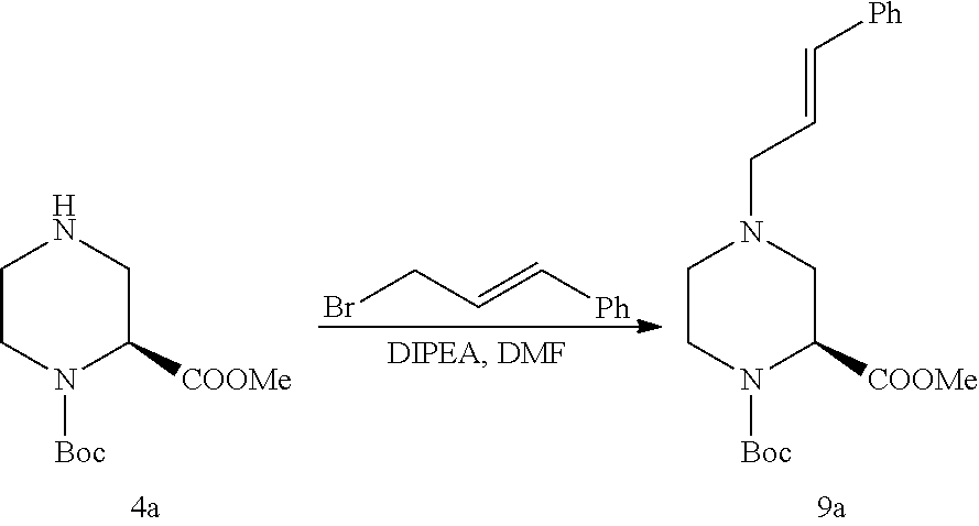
C1CN([Boc])C([COOMe])CN1.BrCC=C[Ph].C1CN([Boc])C([COOMe])CN1CC=C[Ph]
